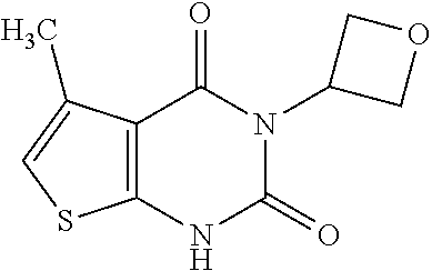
C12=C(NC(=O)N(C3COC3)C1=O)SC=C2C
